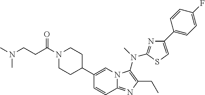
C1(C2CCN(C(=O)CCN(C)C)CC2)=CN2C(=NC(CC)=C2N(C)C2=NC(C3=CC=C(F)C=C3)=CS2)C=C1
